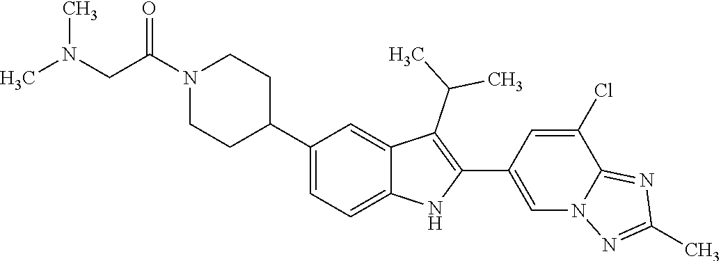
N1(C(CN(C)C)=O)CCC(C2=CC=C3C(=C2)C(C(C)C)=C(C2=CN4C(=NC(C)=N4)C(Cl)=C2)N3)CC1
